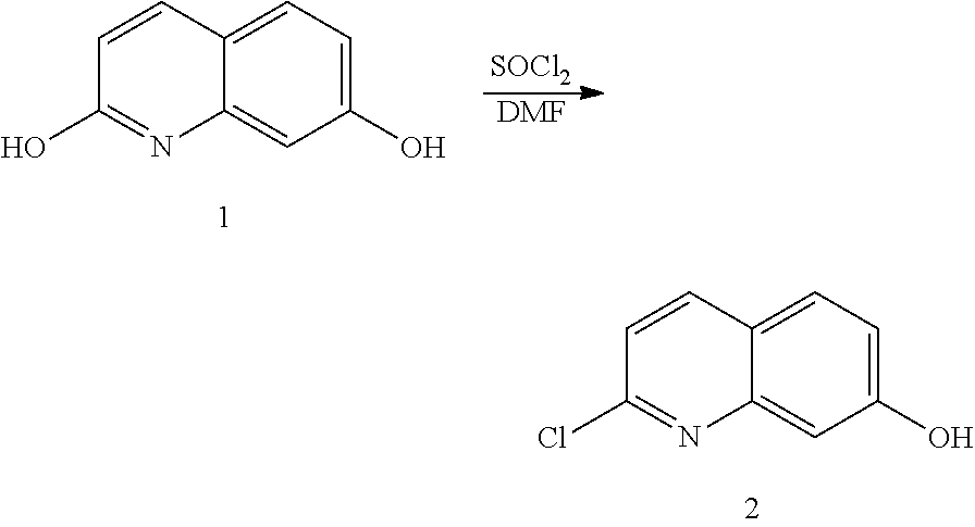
C1=CC2=CC=C(O)C=C2N=C1Cl.C1=CC2=CC=C(O)C=C2N=C1O.[DMF].[SOCl2]
